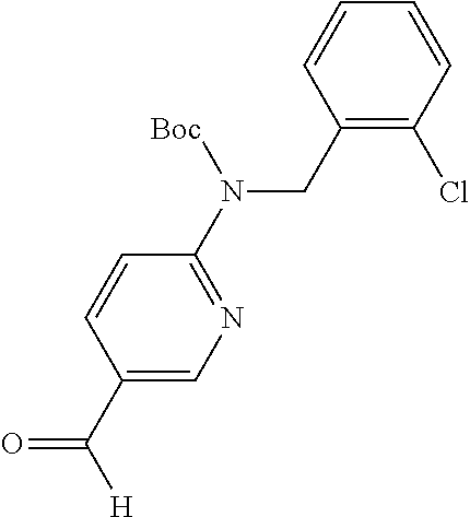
C1(CN(C2=NC=C(C([H])=O)C=C2)[Boc])=C(Cl)C=CC=C1
